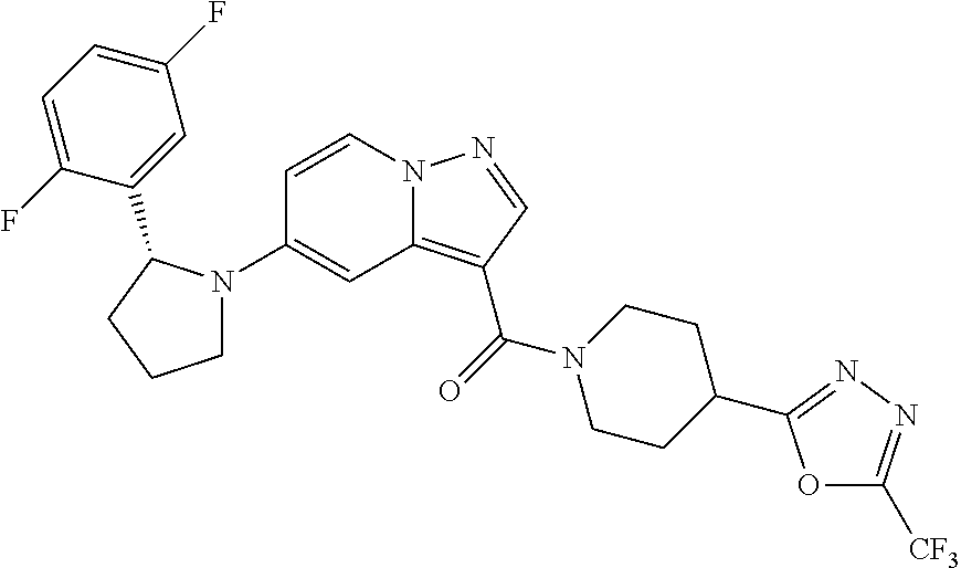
C1=CN2C(=C(C(=O)N3CCC(C4=NN=C([CF3])O4)CC3)C=N2)C=C1N1CCCC1C1=CC(F)=CC=C1F
